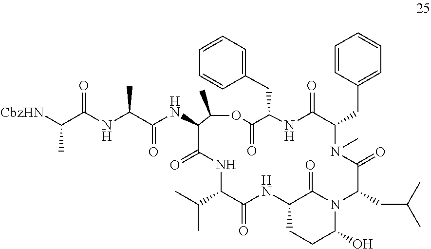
C1=CC(CC2N(C)C(=O)C(CC(C)C)N3C(O)CCC(C3=O)NC(=O)C(C(C)C)NC(=O)C(NC(=O)C(NC(C([CbzHN])C)=O)C)C(C)OC(=O)C(CC3=CC=CC=C3)NC2=O)=CC=C1
